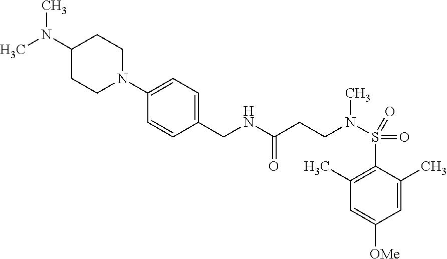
C1(C)=C(S(=O)(=O)N(CCC(=O)NCC2=CC=C(N3CCC(N(C)C)CC3)C=C2)C)C(C)=CC([OMe])=C1
